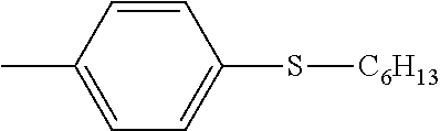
CC1=CC=C(S[C6H13])C=C1
